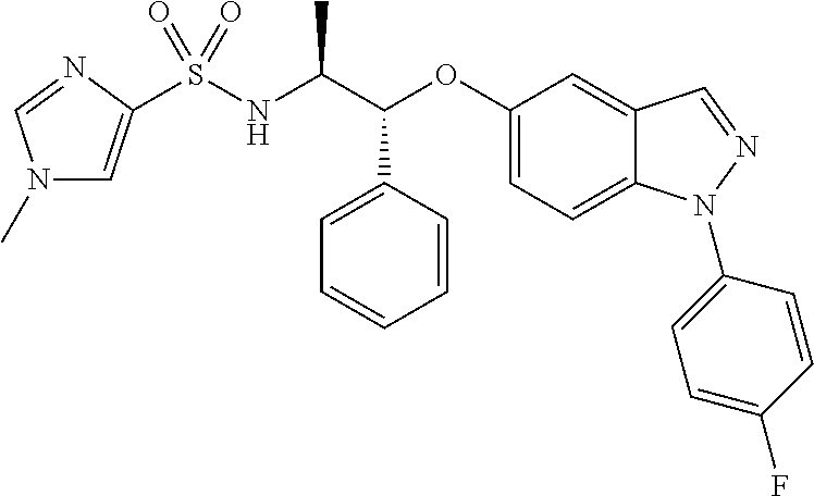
C1=CC=CC(C(C(NS(=O)(=O)C2=CN(C)C=N2)C)OC2=CC=C3C(=C2)C=NN3C2=CC=C(F)C=C2)=C1
